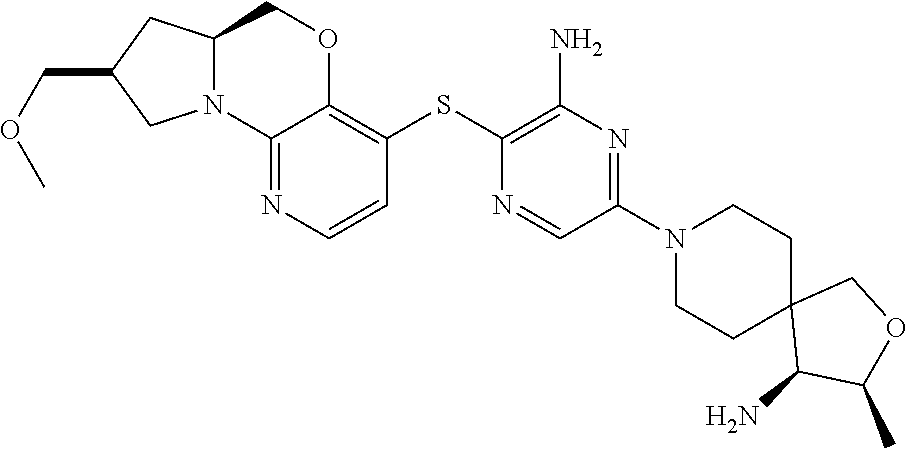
C12(C(N)C(C)OC1)CCN(C1=NC(N)=C(SC3=C4OCC5N(C4=NC=C3)CC(COC)C5)N=C1)CC2
